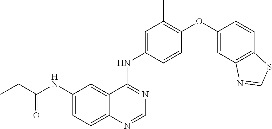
C1(NC(CC)=O)=CC=C2C(=C1)C(NC1=CC(C)=C(OC3=CC4=C(C=C3)SC=N4)C=C1)=NC=N2
